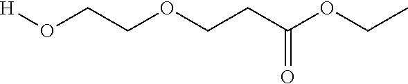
[H]OCCOCCC(OCC)=O
